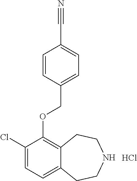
C1(Cl)=CC=C2C(=C1OCC1=CC=C(C#N)C=C1)CCNCC2.Cl
